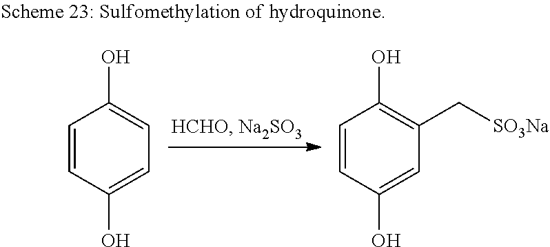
C1=CC(O)=CC=C1O.C1=CC(O)=CC(C[SO3Na])=C1O
